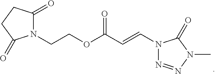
N1(C=CC(OCCN2C(=O)CCC2=O)=O)N=NN(C)C1=O
